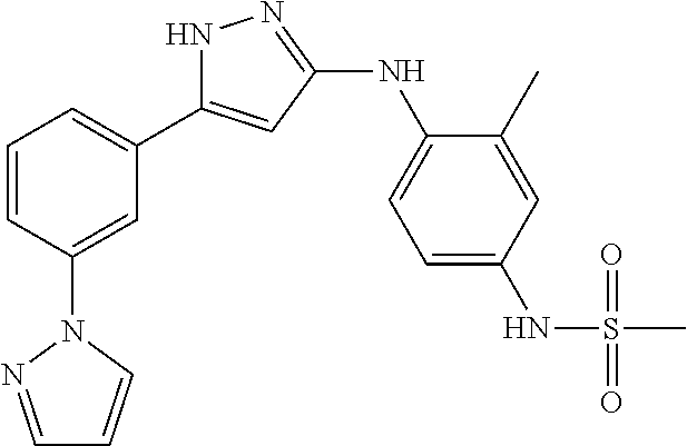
C1=CC(N2N=CC=C2)=CC(C2=CC(NC3=CC=C(NS(C)(=O)=O)C=C3C)=NN2)=C1
